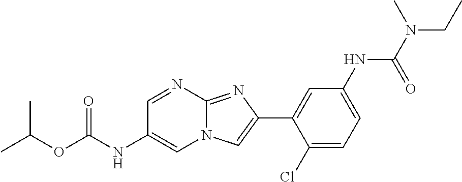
C1=NC2=NC(C3=CC(NC(N(C)CC)=O)=CC=C3Cl)=CN2C=C1NC(OC(C)C)=O
